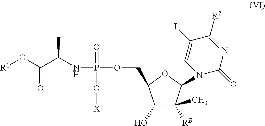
N(C(C(O[R1])=O)C)P(=O)(O[X])OCC1C(O)C([RB])(C)C(N2C(=O)N=C([R2])C(I)=C2)O1
